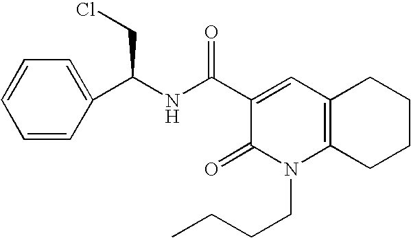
C1=CC=CC(C(NC(C2=CC3=C(N(CCCC)C2=O)CCCC3)=O)CCl)=C1
